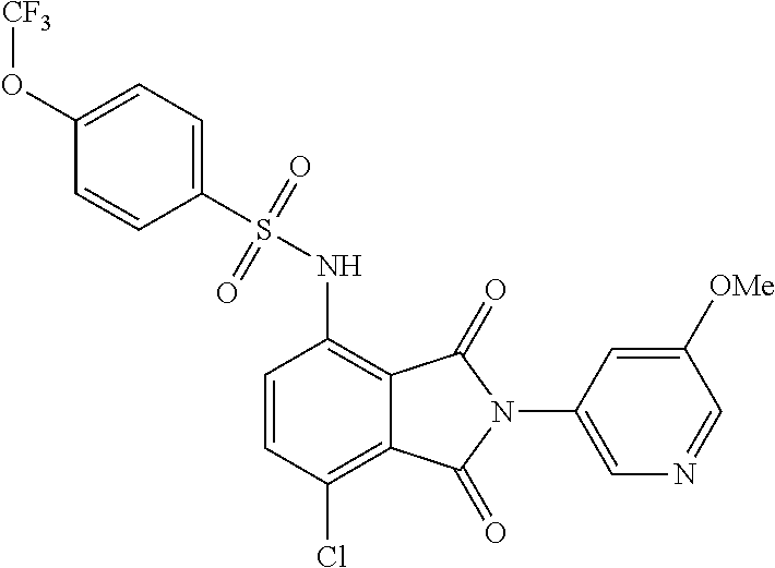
C1=CC(Cl)=C2C(=C1NS(=O)(=O)C1=CC=C(O[CF3])C=C1)C(=O)N(C1=CN=CC([OMe])=C1)C2=O
